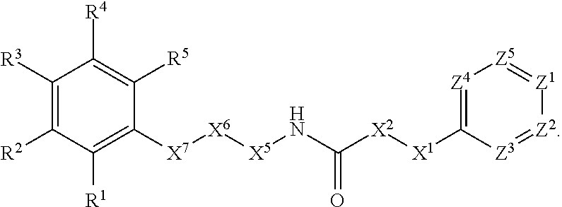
C1([R3])=C([R2])C([R1])=C([X7][X6][X5]NC([X2][X1]C2=[Z4][Z5]=[Z1][Z2]=[Z3]2)=O)C([R5])=C1[R4]
